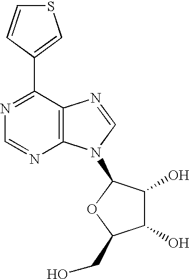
C1(O)C(O)C(N2C3=C(N=C2)C(C2=CSC=C2)=NC=N3)OC1CO
